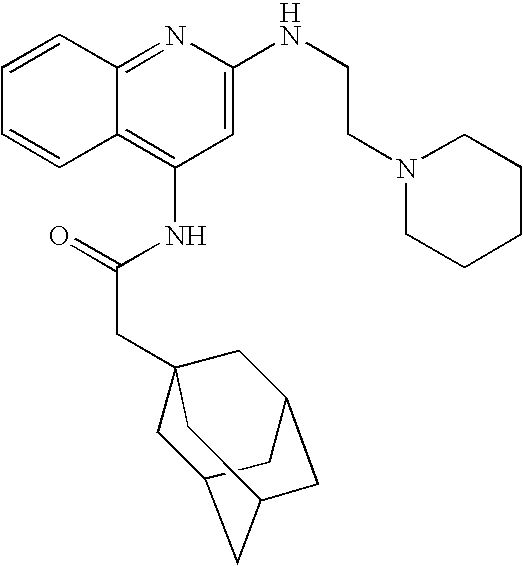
C12=NC(NCCN3CCCCC3)=CC(NC(CC34CC5CC(CC(C3)C5)C4)=O)=C1C=CC=C2
